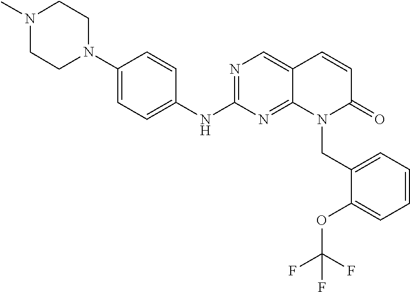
N1=C(NC2=CC=C(N3CCN(C)CC3)C=C2)N=C2C(=C1)C=CC(=O)N2CC1=CC=CC=C1OC(F)(F)F
